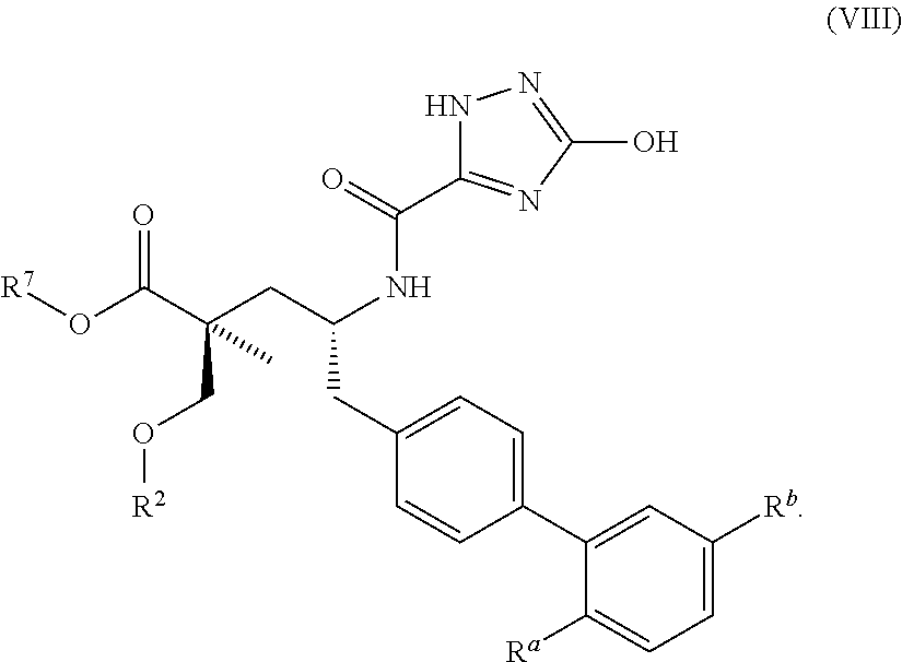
[R7]OC(=O)C(CC(NC(=O)C1=NC(O)=NN1)CC1=CC=C(C2=CC([Rb])=CC=C2[Ra])C=C1)(CO[R2])C
